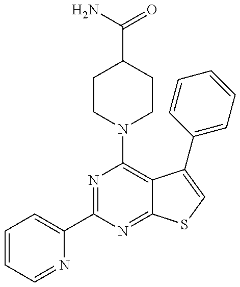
N1=C(C2=CC=CC=N2)N=C2C(=C1N1CCC(C(=O)N)CC1)C(C1=CC=CC=C1)=CS2
